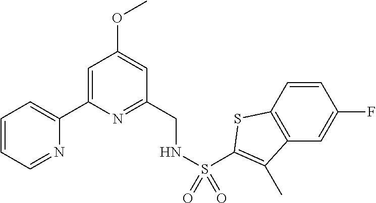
C1=CC=NC(C2=CC(OC)=CC(CNS(=O)(=O)C3=C(C)C4=C(C=CC(F)=C4)S3)=N2)=C1
